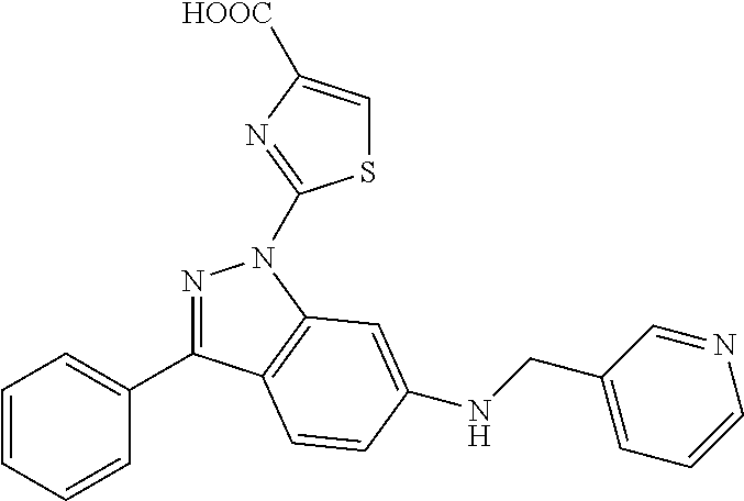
N1=C(C2=CC=CC=C2)C2=C(N1C1=NC([HOOC])=CS1)C=C(NCC1=CC=CN=C1)C=C2
